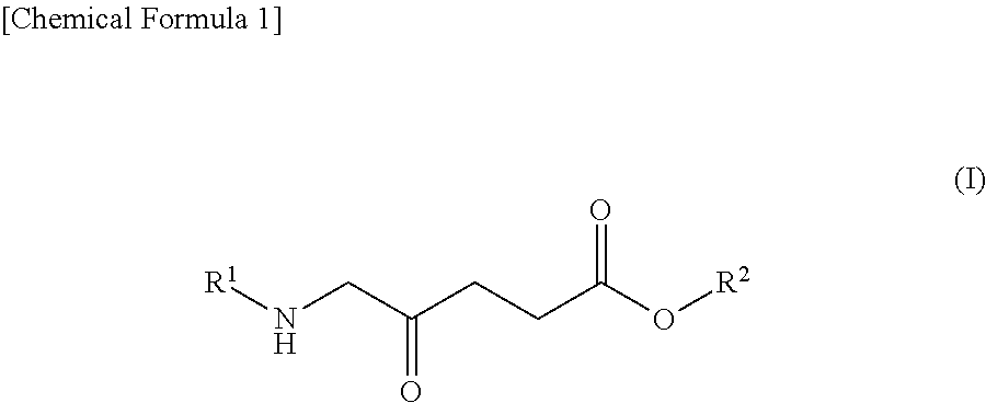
O=C(CN[R1])CCC(=O)O[R2]
